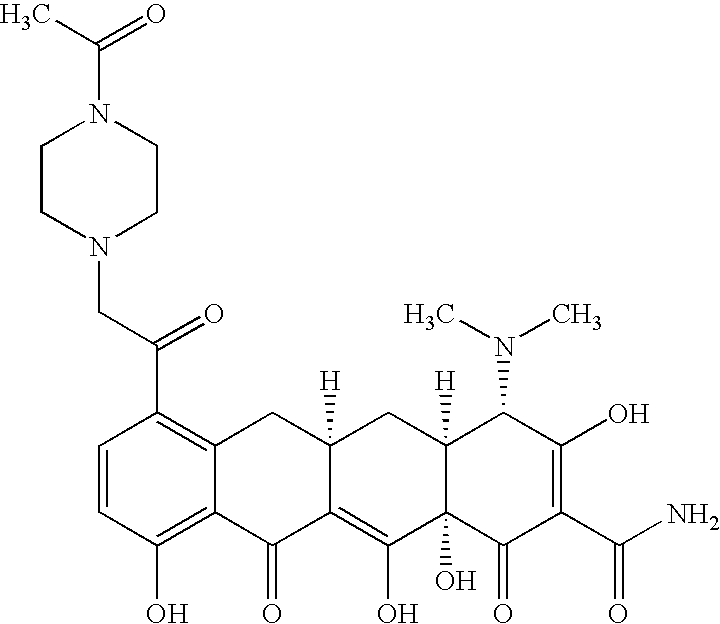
C1=CC(O)=C2C(=C1C(=O)CN1CCN(C(C)=O)CC1)CC1([H])C(=C(O)C3(O)C([H])(C1)C(N(C)C)C(O)=C(C(N)=O)C3=O)C2=O
